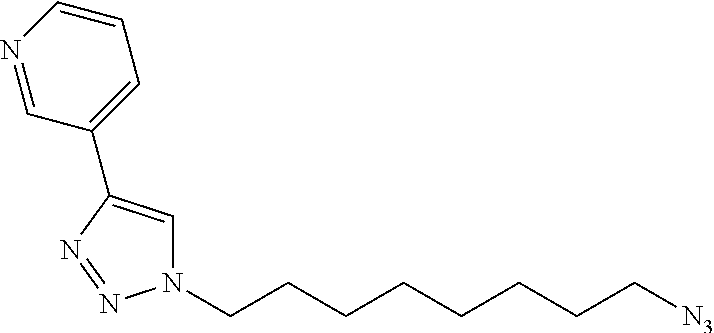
C(CCCCCCC[N3])N1C=C(C2=CC=CN=C2)N=N1
